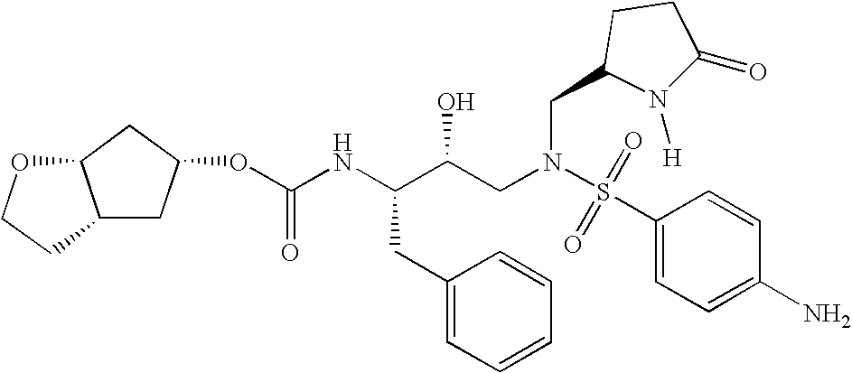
O(C(NC(C(CN(CC1N([H])C(=O)CC1)S(C1=CC=C(N)C=C1)(=O)=O)O)CC1=CC=CC=C1)=O)C1CC2C(C1)OCC2
